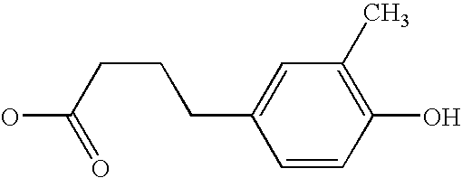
C(C1=CC(C)=C(O)C=C1)CCC(O)=O
